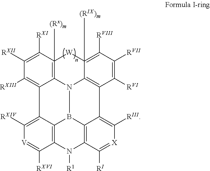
C1([RXI])=C([RXII])C([RXIII])=C2C3=C1([(Rx)m])[W]C1([(RIX)m])=C([RVIII])C([RVII])=C([RVI])C4=C1N3B1C3=C(C([RXVI])=[V]C([RXIV])=C23)N([R1])C2=C1C4=C([RIII])[X]=C2[RI]
